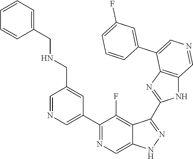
C1(C2=CN=CC(CNCC3=CC=CC=C3)=C2)=NC=C2C(=C1F)C(C1=NC3=C(N1)C=NC=C3C1=CC(F)=CC=C1)=NN2
